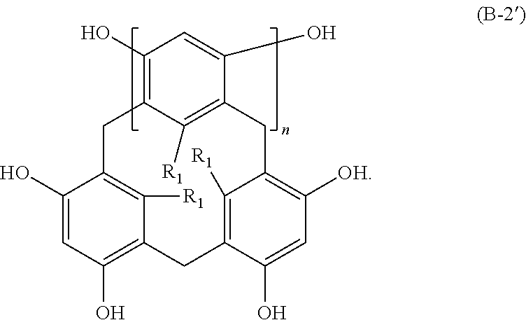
C1(O)=C2C([R1])=C(C(O)=C1)CC1=C([OH])C=C(O)C(=C1[R1])CC1=C(O)C=C(O)C(=C1[R1])C2
